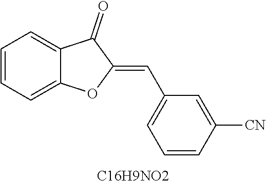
C1=CC=C2C(=C1)C(=O)C(=CC1=CC=CC([CN])=C1)O2.[C16H9NO2]
